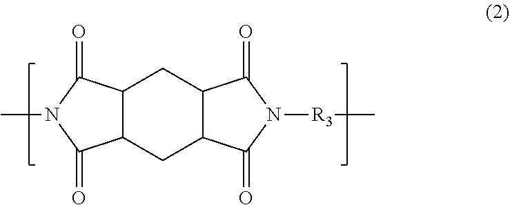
C12C(CC3C(C1)C(=O)N([R3]C)C3=O)C(=O)N(C)C2=O
